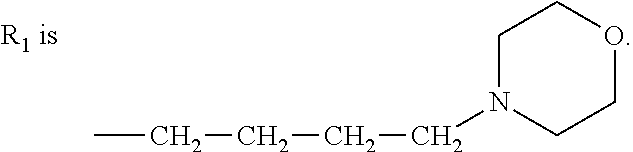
CCCCCN1CCOCC1
